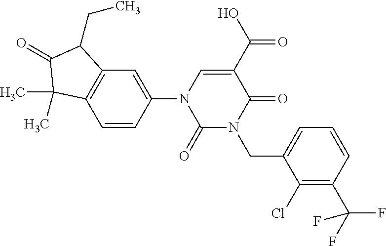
C1=CC(N2C=C(C(O)=O)C(=O)N(CC3=CC=CC(C(F)(F)F)=C3Cl)C2=O)=CC2=C1C(C)(C)C(=O)C2CC
